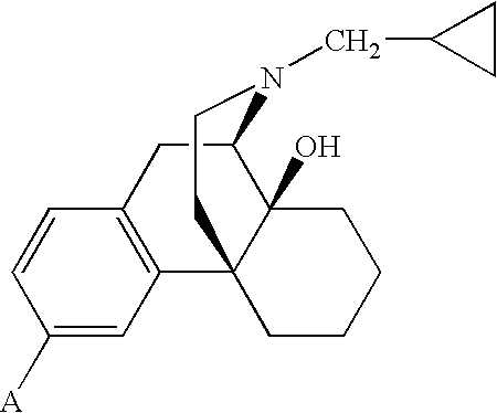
C1([A])=CC2=C(C=C1)CC1C3(O)C2(CCN1CC1CC1)CCCC3
